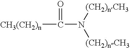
[CH3(CH2)n]C(=O)N([(CH2)nCH3])[(CH2)nCH3]
